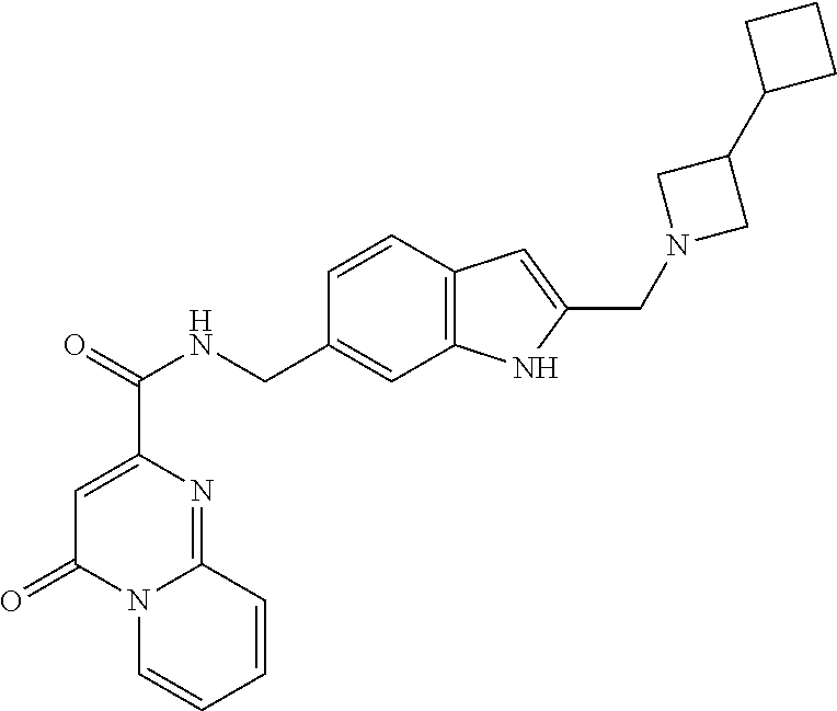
C1=C(C(=O)NCC2=CC3=C(C=C2)C=C(CN2CC(C4CCC4)C2)N3)N=C2N(C1=O)C=CC=C2
